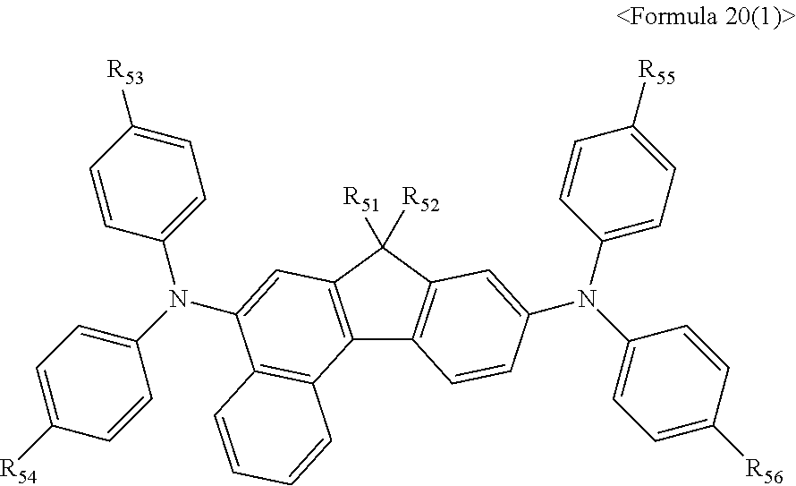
C12=C(C([R52])([R51])C3=C1C=CC(N(C1=CC=C([R56])C=C1)C1=CC=C([R55])C=C1)=C3)C=C(N(C1=CC=C([R54])C=C1)C1=CC=C([R53])C=C1)C1=C2C=CC=C1
